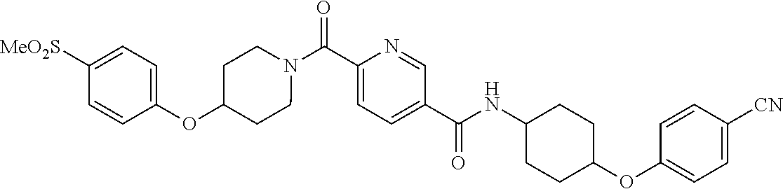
N(C(C1=CC=C(C(=O)N2CCC(OC3=CC=C([SO2Me])C=C3)CC2)N=C1)=O)C1CCC(OC2=CC=C([CN])C=C2)CC1
